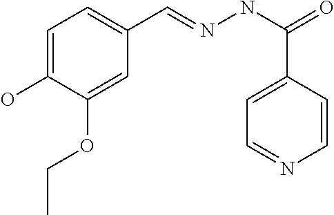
C1=C(O)C(OCC)=CC(C=NNC(=O)C2=CC=NC=C2)=C1
